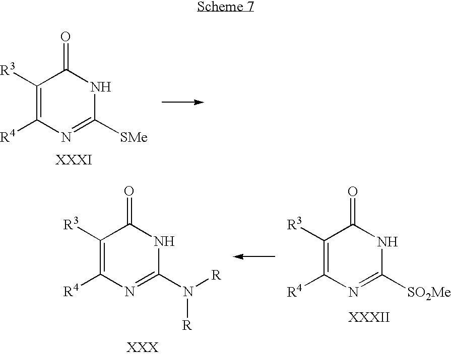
C1([R3])=C([R4])N=C([SMe])NC1=O.C1([R3])=C([R4])N=C([SO2Me])NC1=O.C1([R3])=C([R4])N=C(N([R])[R])NC1=O
